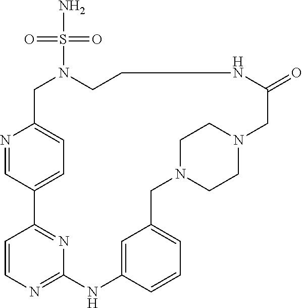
C1=C2C=NC(=C1)CN(S(=O)(=O)N)CCNC(=O)CN1CCN(CC3=CC=CC(=C3)NC3=NC=CC2=N3)CC1
